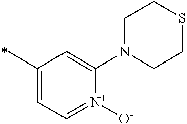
C1(C)=CC=[N+]([O-])C(N2CCSCC2)=C1
